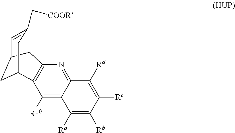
C1=C(C[COOR])CC2CC1CC1=C2C([R10])=C2C(=N1)C([Rd])=C([Rc])C([Rb])=C2[Ra]
